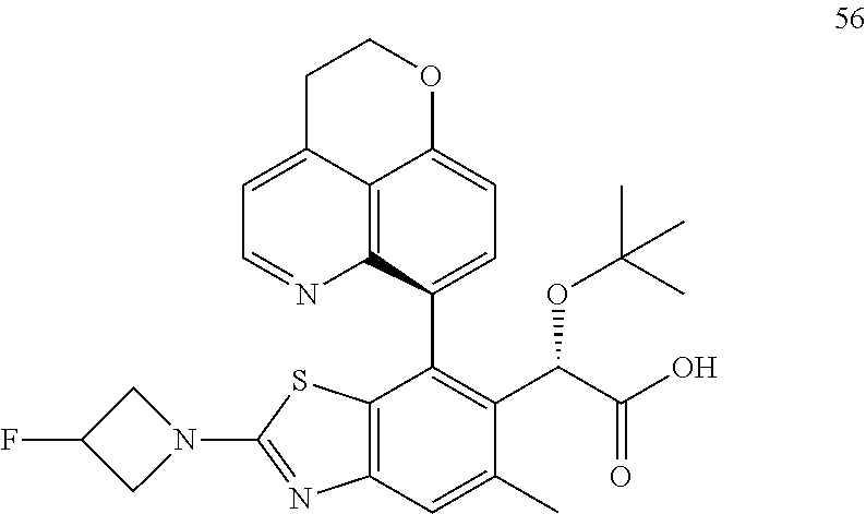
N1(C2=NC3=C(S2)C(C2=CC=C4C5=C2N=CC=C5CCO4)=C(C(C(O)=O)OC(C)(C)C)C(C)=C3)CC(F)C1
